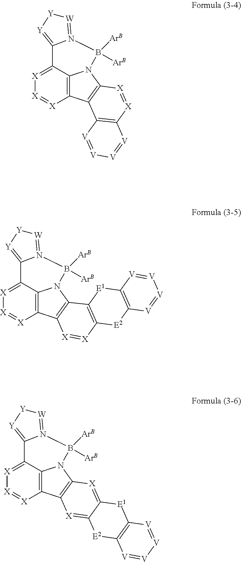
C12=C3C(=[X][X]=[X]1)C1=[Y][Y][W]=N1B([ArB])([ArB])N3C1=C2C2=C([X]=[X]1)[V]=[V][V]=[V]2.C12=C3C(=[X][X]=[X]1)C1=[Y][Y][W]=N1B([ArB])([ArB])N3C1=C2[X]=[X]C2=C1[E1]C1=C([E2]2)[V]=[V][V]=[V]1.C12=C3C(=[X][X]=[X]1)C1=[Y][Y][W]=N1B([ArB])([ArB])N3C1=C2[X]=C2C(=[X]1)[E1]C1=C([E2]2)[V]=[V][V]=[V]1
